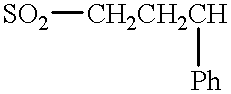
[SO2][CH2CH2CH][Ph]
